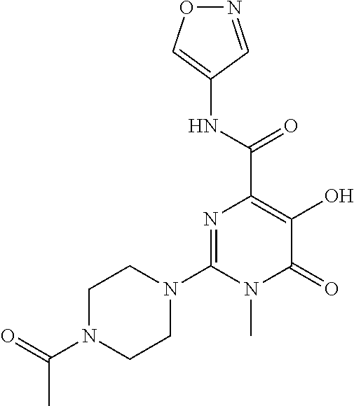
N1=CC(NC(C2=C(O)C(=O)N(C)C(N3CCN(C(=O)C)CC3)=N2)=O)=CO1
